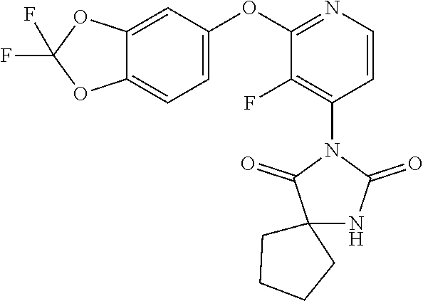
C12=CC(OC3=NC=CC(N4C(=O)C5(NC4=O)CCCC5)=C3F)=CC=C1OC(F)(F)O2
